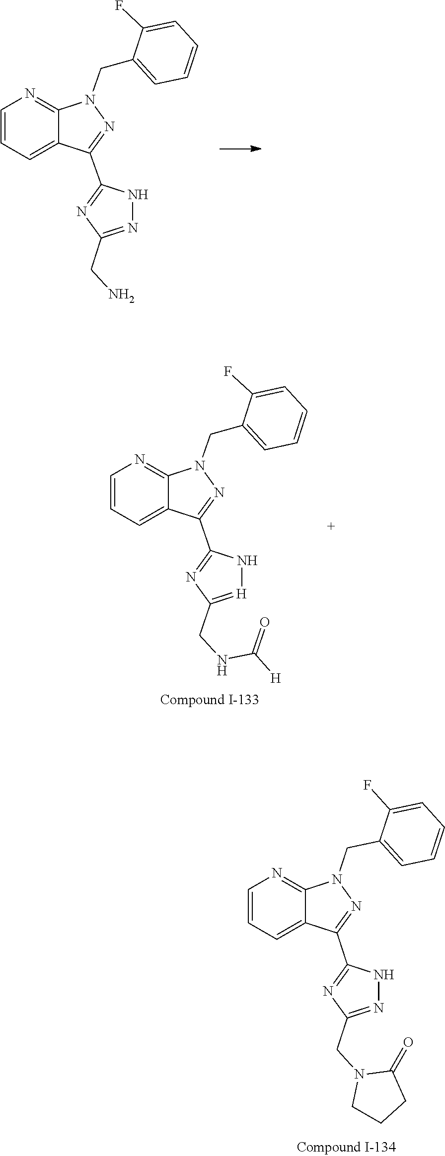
C1(CN2N=C(C3=NC(CN)=NN3)C3=CC=CN=C23)=CC=CC=C1F.C1=C(F)C(CN2N=C(C3=NC(CN4CCCC4=O)=NN3)C3=CC=CN=C23)=CC=C1.C1(F)=CC=CC=C1CN1N=C(C2=NC(CNC(=O)[H])=[H]N2)C2=CC=CN=C12
